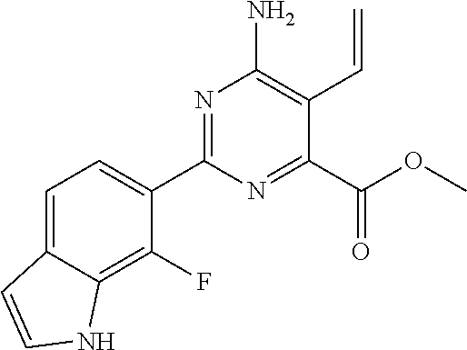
C1=C2C(=C(F)C(C3=NC(N)=C(C=C)C(C(OC)=O)=N3)=C1)NC=C2
